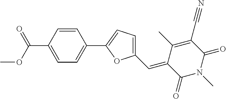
C1(C=C2C(=O)N(C)C(=O)C(C#N)=C2C)=CC=C(C2=CC=C(C(=O)OC)C=C2)O1
